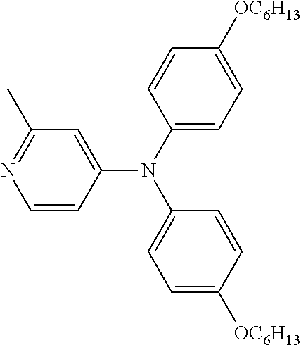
C1=CC(N(C2=CC=C([OC6H13])C=C2)C2=CC=C([OC6H13])C=C2)=CC(C)=N1
